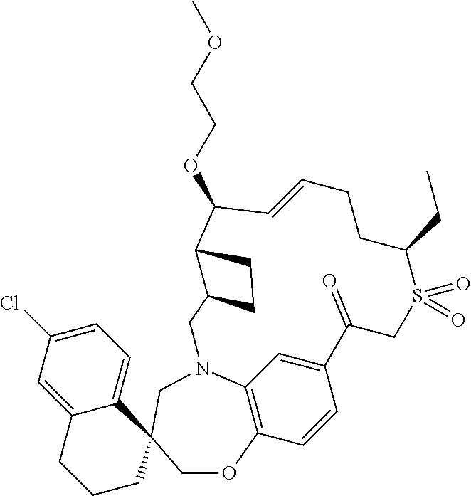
C12=C3C=CC(=C1)C(=O)CS(=O)(=O)C(CC)CCC=CC(OCCOC)C1C(CN2CC2(CO3)C3=CC=C(Cl)C=C3CCC2)CC1
